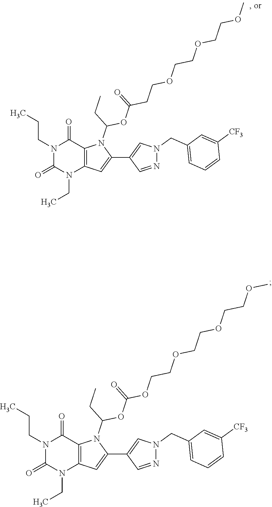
N1(CCC)C(=O)N(CC)C2=C(C1=O)N(C(CC)OC(CCOCCOCCOC)=O)C(C1=CN(CC3=CC=CC([CF3])=C3)N=C1)=C2.N1(CCC)C(=O)N(CC)C2=C(C1=O)N(C(CC)OC(OCCOCCOCCOC)=O)C(C1=CN(CC3=CC=CC([CF3])=C3)N=C1)=C2
